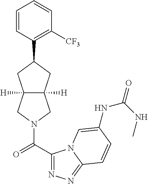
C1=CC(C2CC3([H])C([H])(C2)CN(C(C2=NN=C4N2C=C(NC(NC)=O)C=C4)=O)C3)=C([CF3])C=C1
